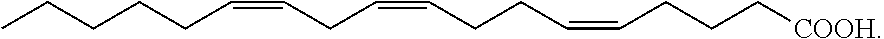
CCCCCC=CCC=CCCC=CCCC[COOH]
